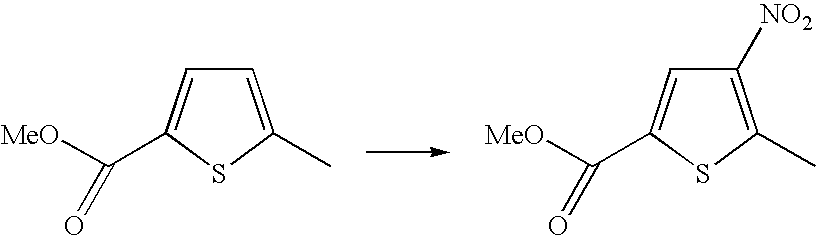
C1=C(C)SC(C([MeO])=O)=C1.C1([NO2])=C(C)SC(C([MeO])=O)=C1
